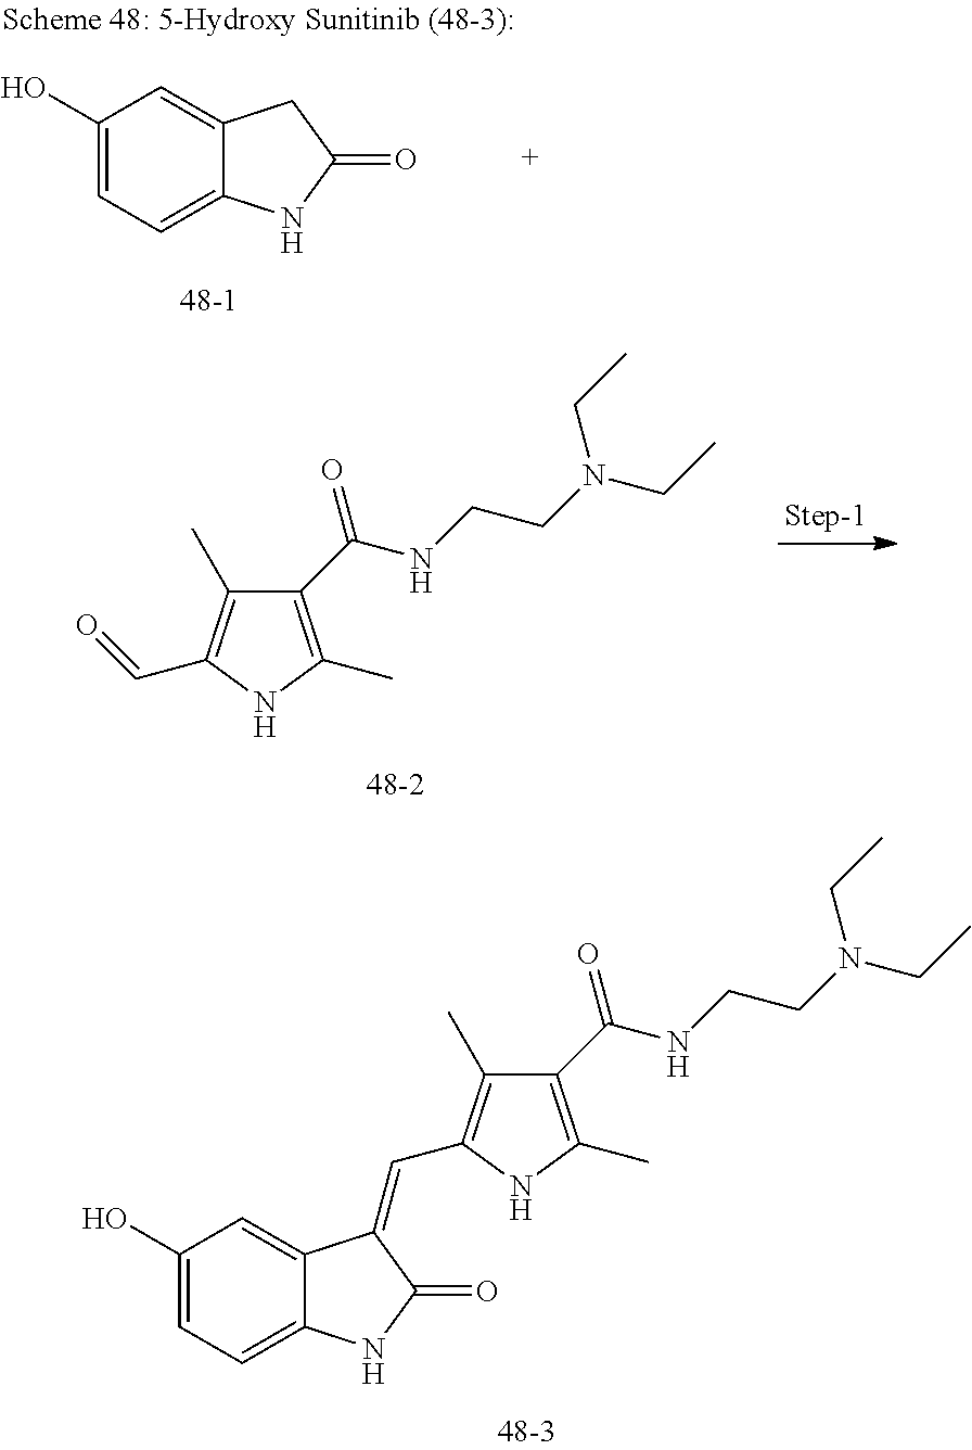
C1(C(NCCN(CC)CC)=O)=C(C)NC(C=C2C3=CC(O)=CC=C3NC2=O)=C1C.C1(O)=CC=C2C(=C1)CC(=O)N2.C1(C(NCCN(CC)CC)=O)=C(C)NC(C=O)=C1C
